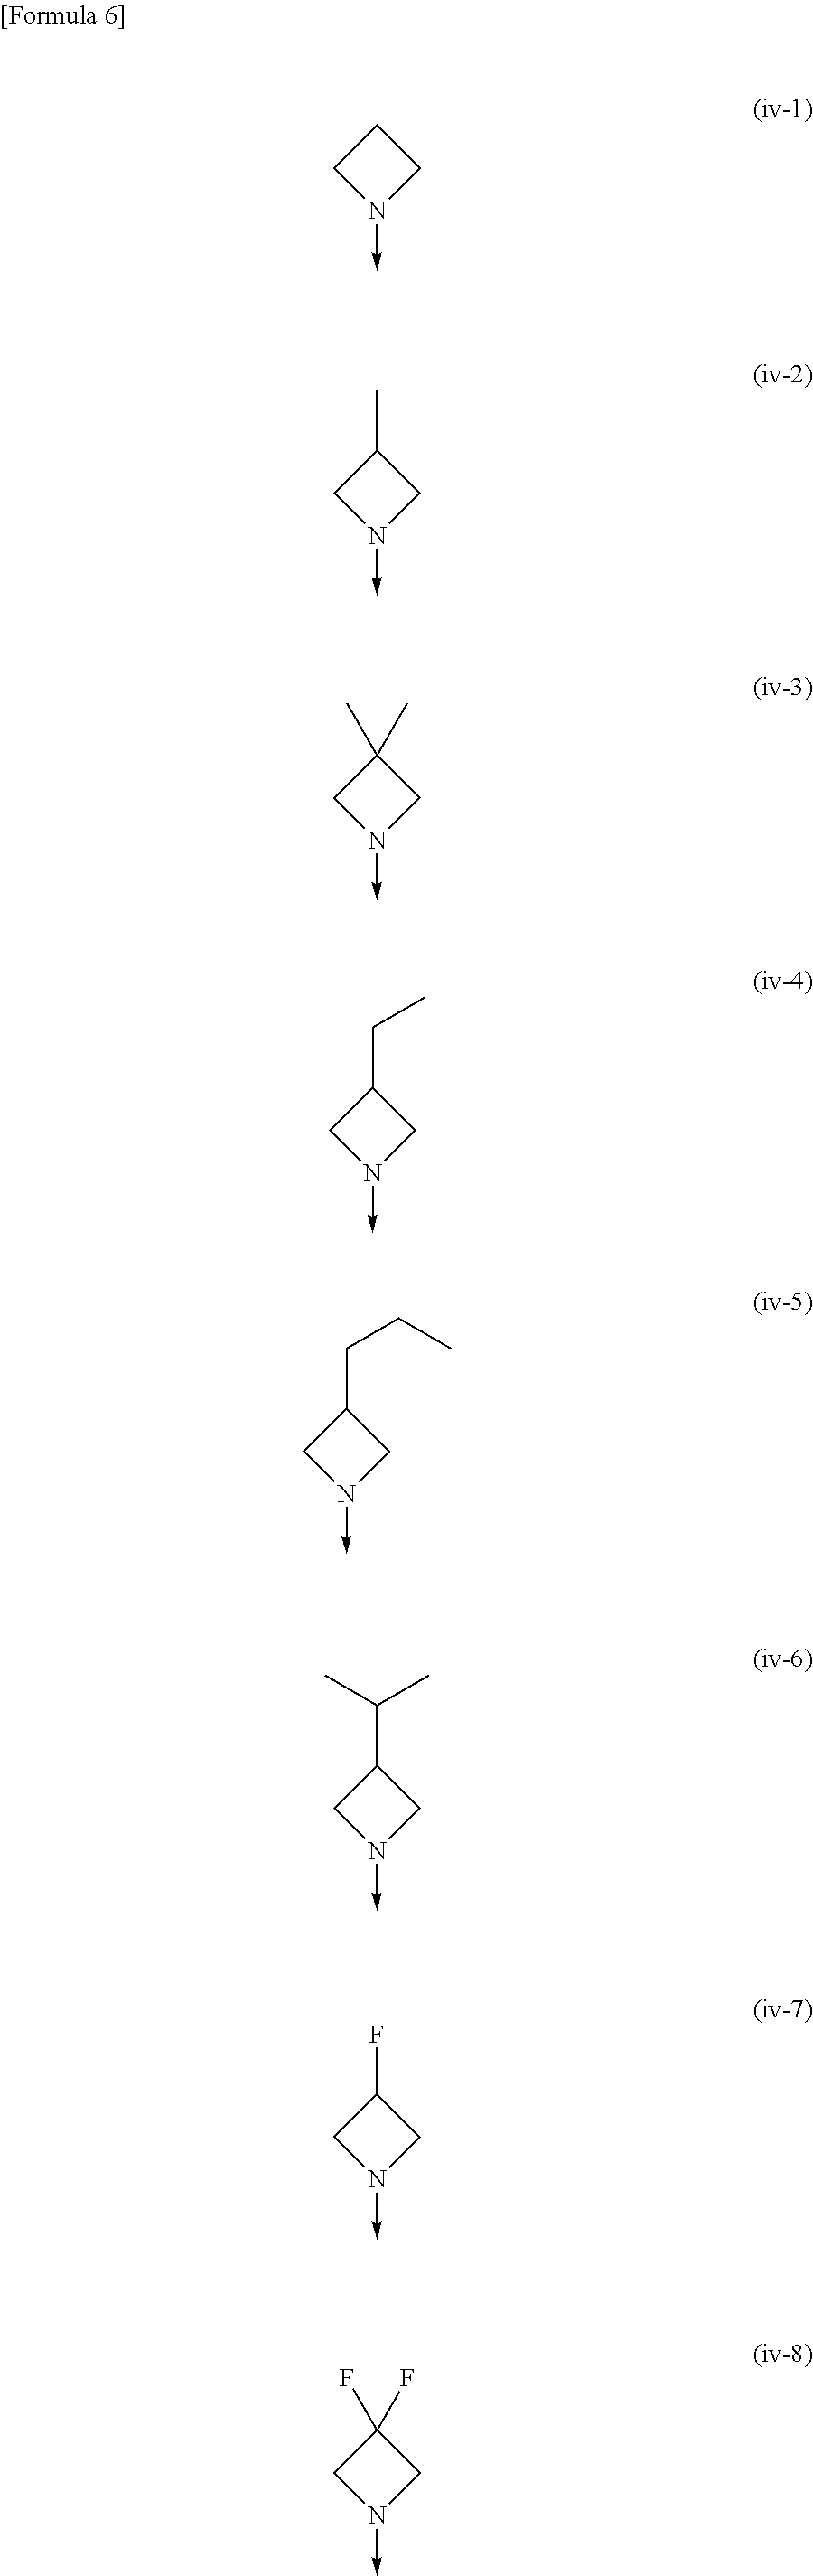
C1N(->C)CC1.C1N(->C)CC1C.C1N(->C)CC1(C)C.C1N(->C)CC1CC.C1N(->C)CC1CCC.C1N(->C)CC1C(C)C.C1N(->C)CC1F.C1N(->C)CC1(F)F
